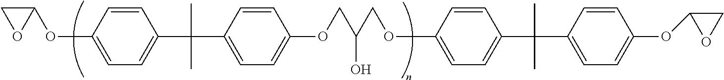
C1(OC2=CC=C(C(C3=CC=C(OCC(COC4=CC=C(C(C5=CC=C(OC6OC6)C=C5)(C)C)C=C4)O)C=C3)(C)C)C=C2)CO1
